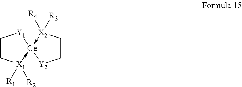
C1C[X1]([R2])([R1])->[Ge]2(-[X2]([R4])([R3])CC[Y2]2)[Y1]1
